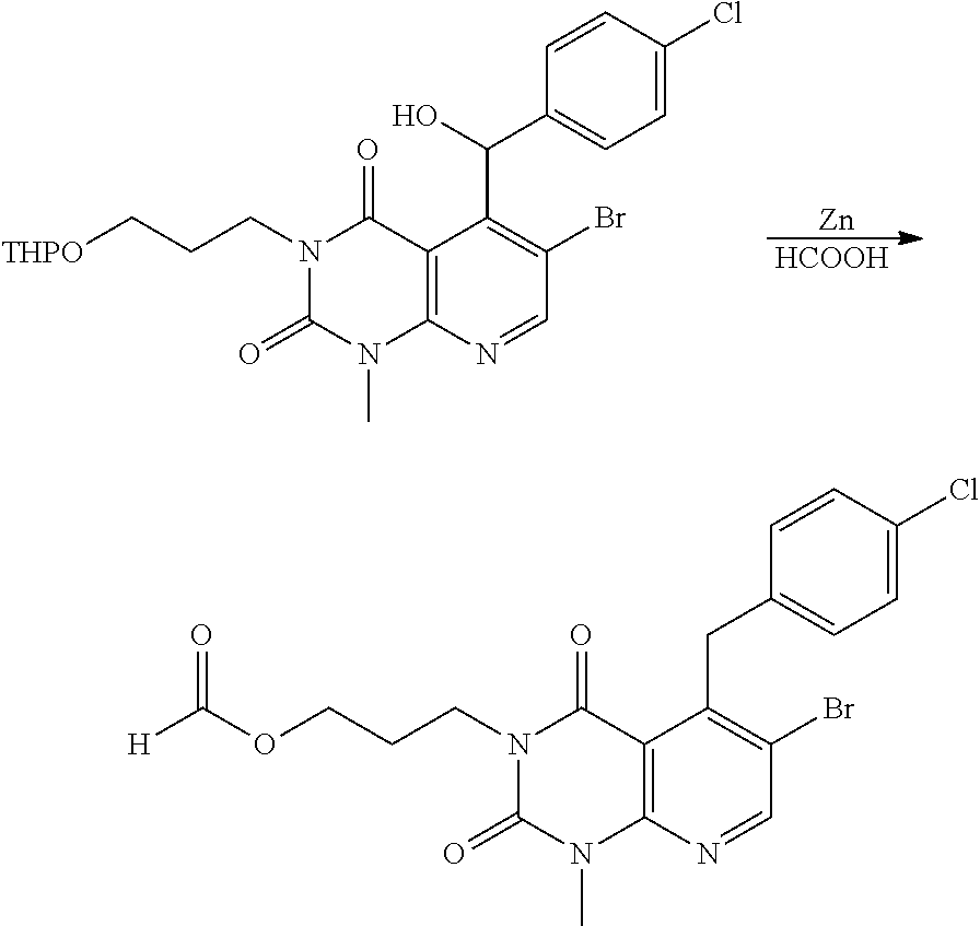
C12=C(N=CC(Br)=C1C(O)C1=CC=C(Cl)C=C1)N(C)C(=O)N(CCC[THPO])C2=O.[Zn].[HCOOH].C12=C(N=CC(Br)=C1CC1=CC=C(Cl)C=C1)N(C)C(=O)N(CCCOC([H])=O)C2=O
